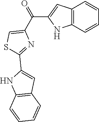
C12=C(C=CC=C1)NC(C(C1=CSC(C3=CC4=C(N3)C=CC=C4)=N1)=O)=C2
